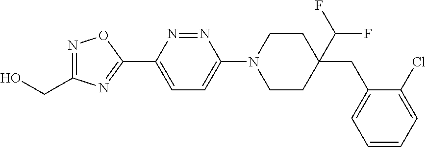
N1=C(CO)N=C(C2=CC=C(N3CCC(C(F)F)(CC4=CC=CC=C4Cl)CC3)N=N2)O1
